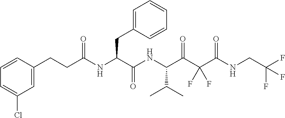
C1=CC=C(Cl)C=C1CCC(NC(C(NC(C(C(C(NCC(F)(F)F)=O)(F)F)=O)C(C)C)=O)CC1=CC=CC=C1)=O
